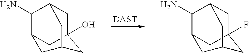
[DAST].C1(N)C2CC3(O)CC1CC(C2)C3.C1(N)C2CC3(F)CC1CC(C2)C3
